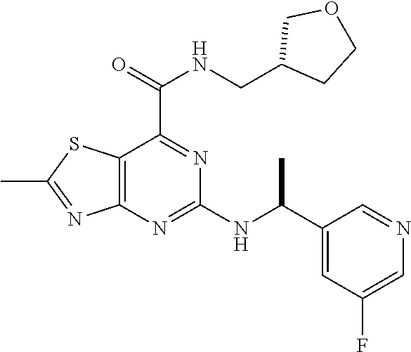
C12=C(N=C(NC(C3=CC(F)=CN=C3)C)N=C1C(=O)NCC1CCOC1)N=C(C)S2
